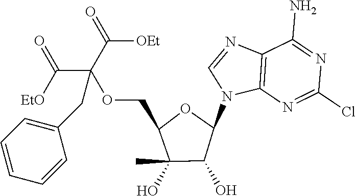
C12=C(N=C(Cl)N=C1N)N(C1OC(COC(C(=O)[EtO])(C(=O)[OEt])CC3=CC=CC=C3)C(O)(C)C1O)C=N2
